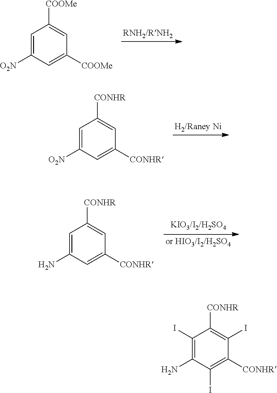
C1=C([O2N])C=C([COOMe])C=C1[COOMe].C1=C([O2N])C=C([CONHR])C=C1[CONHR].C1=C(N)C=C([CONHR])C=C1[CONHR].C1(I)=C(N)C(I)=C([CONHR])C(I)=C1[CONHR]
